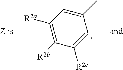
C1(C)=CC([R2a])=C([R2b])C([R2c])=C1
